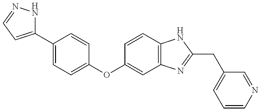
C1(C2=CC=C(OC3=CC4=C(C=C3)NC(CC3=CC=CN=C3)=N4)C=C2)=CC=NN1
